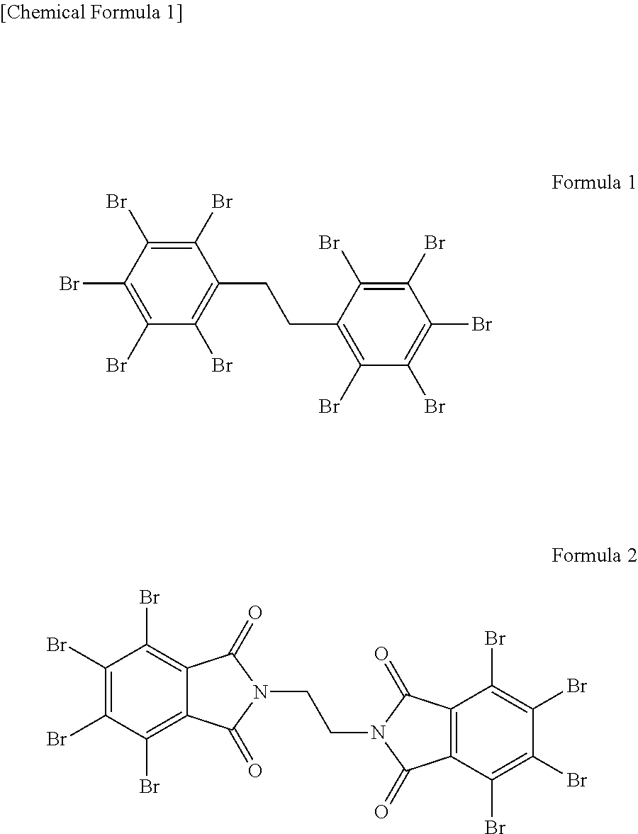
C1(Br)=C(Br)C(Br)=C(Br)C(Br)=C1CCC1=C(Br)C(Br)=C(Br)C(Br)=C1Br.C1(Br)=C(Br)C(Br)=C2C(=C1Br)C(=O)N(CCN1C(=O)C3=C(C1=O)C(Br)=C(Br)C(Br)=C3Br)C2=O
